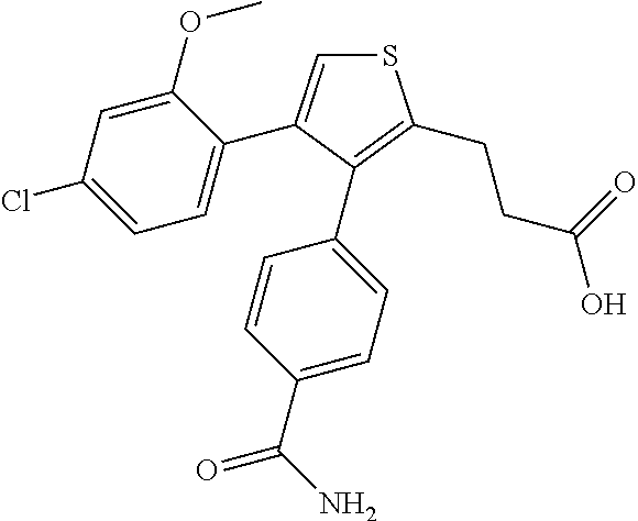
S1C=C(C2=CC=C(Cl)C=C2OC)C(C2=CC=C(C(=O)N)C=C2)=C1CCC(O)=O
